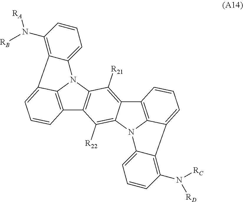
C12=C3N(C4=C1C([R22])=C1C(=C4[R21])C4=C5N1C1=CC=CC(N([RC])[RD])=C1C5=CC=C4)C1=CC=CC(N([RB])[RA])=C1C3=CC=C2
